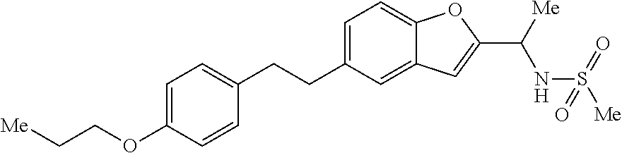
C(OC1=CC=C(CCC2=CC=C3C(=C2)C=C(C([Me])NS([Me])(=O)=O)O3)C=C1)C[Me]
